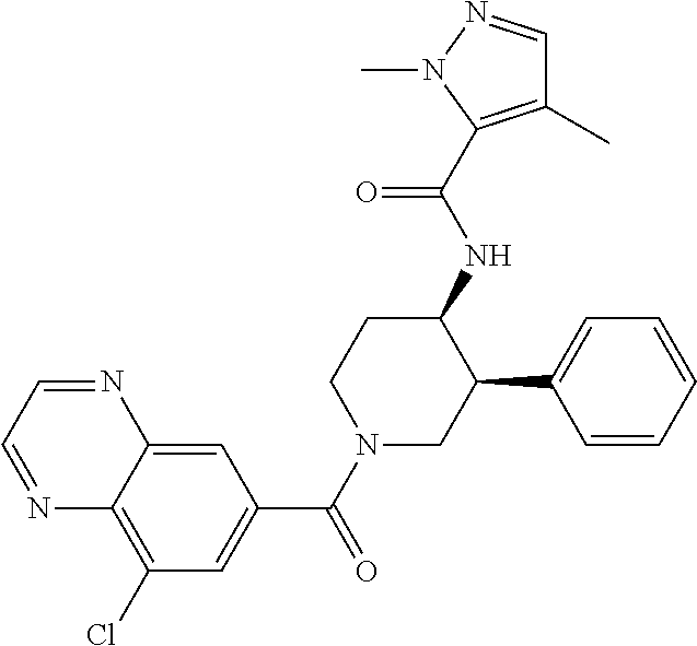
C1(Cl)=C2C(=CC(C(N3CC(C4=CC=CC=C4)C(NC(=O)C4=C(C)C=NN4C)CC3)=O)=C1)N=CC=N2
